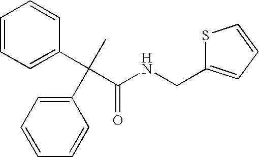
C1=CC=C(C(C(NCC2=CC=CS2)=O)(C)C2=CC=CC=C2)C=C1
